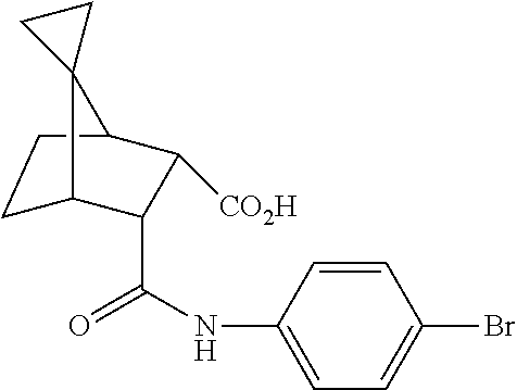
C1C2C(C(NC3=CC=C(Br)C=C3)=O)C([CO2H])C(C1)C21CC1
